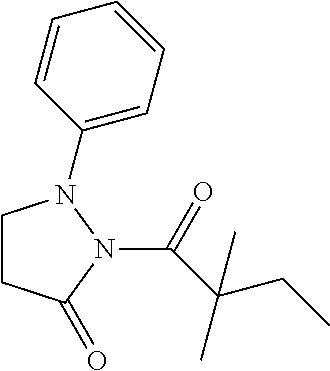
C1CC(=O)N(C(=O)C(C)(CC)C)N1C1=CC=CC=C1
